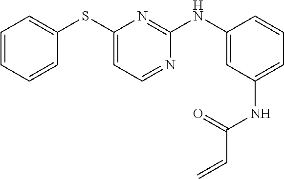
C1(SC2=CC=NC(NC3=CC(NC(=O)C=C)=CC=C3)=N2)=CC=CC=C1
